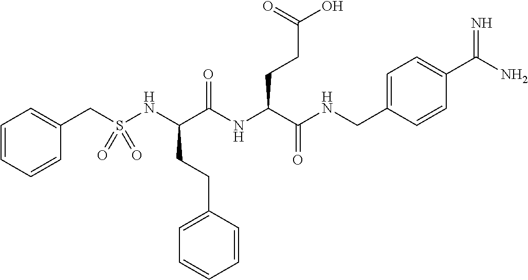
C1=CC=CC(CS(NC(C(NC(C(NCC2=CC=C(C(N)=N)C=C2)=O)CCC(O)=O)=O)CCC2=CC=CC=C2)(=O)=O)=C1
